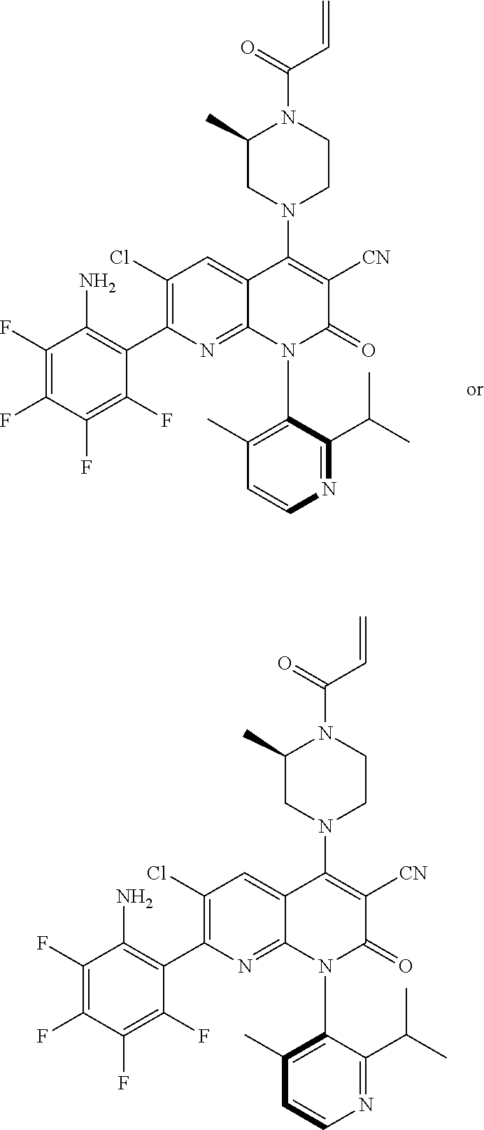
NC1=C(C2=C(Cl)C=C3C(=N2)N(C2=C(C)C=CN=C2C(C)C)C(=O)C([CN])=C3N2CCN(C(=O)C=C)C(C)C2)C(F)=C(F)C(F)=C1F.NC1=C(C2=C(Cl)C=C3C(=N2)N(C2=C(C)C=CN=C2C(C)C)C(=O)C([CN])=C3N2CCN(C(=O)C=C)C(C)C2)C(F)=C(F)C(F)=C1F
